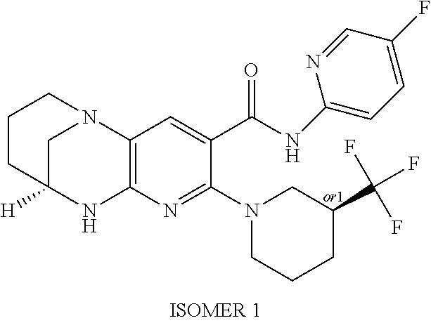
C1CC2([H])CN(C1)C1=C(N2)N=C(N2CCCC(C(F)(F)F)C2)C(C(NC2=CC=C(F)C=N2)=O)=C1
